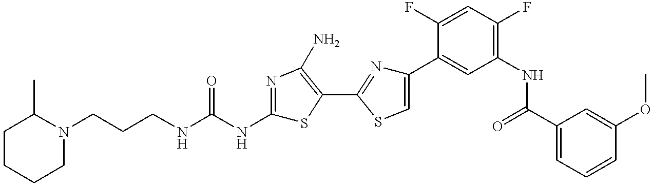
C(CCNC(NC1=NC(N)=C(C2=NC(C3=CC(NC(C4=CC=CC(OC)=C4)=O)=C(F)C=C3F)=CS2)S1)=O)N1C(C)CCCC1
